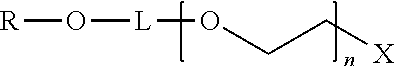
[R]O[L]OCC[X]
